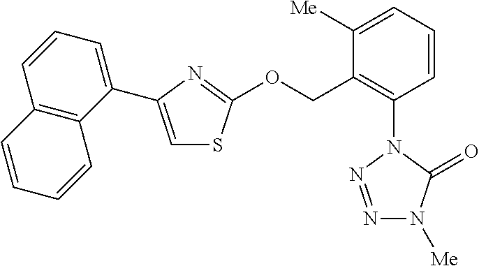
N1=NN(C2=C(COC3=NC(C4=CC=CC5=C4C=CC=C5)=CS3)C([Me])=CC=C2)C(=O)N1[Me]
